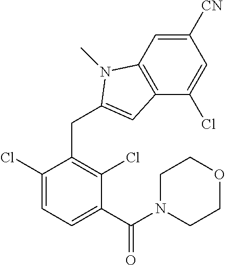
C1([CN])=CC2=C(C(Cl)=C1)C=C(CC1=C(Cl)C(C(N3CCOCC3)=O)=CC=C1Cl)N2C
